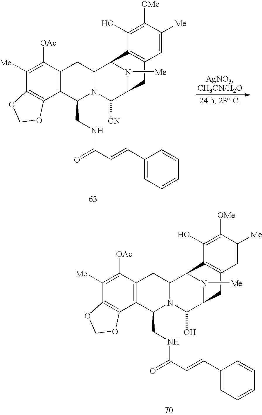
N1([Me])C2C([CN])N3C(CNC(C=CC4=CC=CC=C4)=O)C4=C(C([OAc])=C([Me])C5=C4OCO5)CC3C1C1=C(C2)C=C([Me])C([OMe])=C1O.N1([Me])C2C(O)N3C(CNC(C=CC4=CC=CC=C4)=O)C4=C(C([OAc])=C([Me])C5=C4OCO5)CC3C1C1=C(C2)C=C([Me])C([OMe])=C1O
